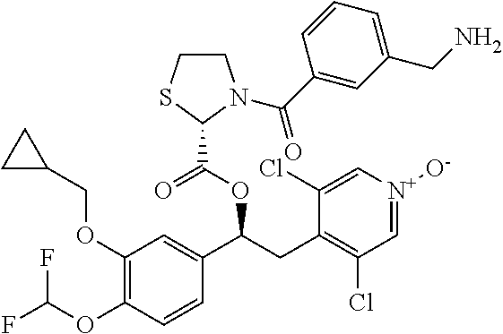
C1(OCC2CC2)=C(OC(F)F)C=CC(C(OC(C2N(C(C3=CC(CN)=CC=C3)=O)CCS2)=O)CC2=C(Cl)C=[N+]([O-])C=C2Cl)=C1
